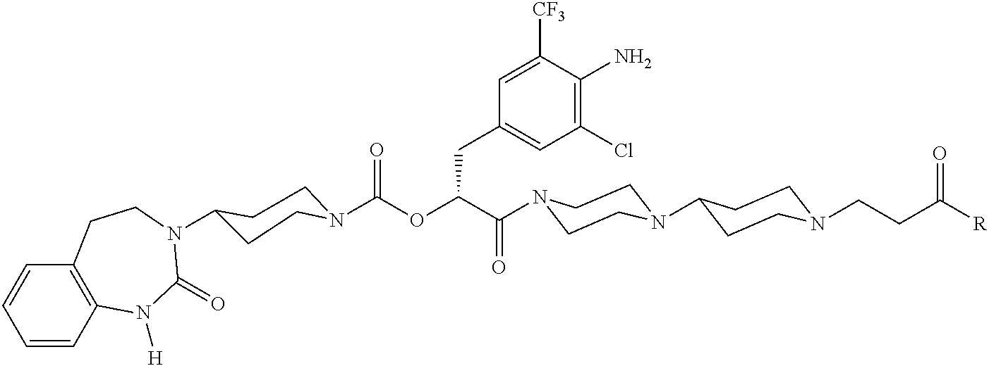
C(OC(C(=O)N1CCN(C2CCN(CCC([R])=O)CC2)CC1)CC1=CC(Cl)=C(N)C([CF3])=C1)(=O)N1CCC(N2C(=O)N([H])C3=C(C=CC=C3)CC2)CC1
